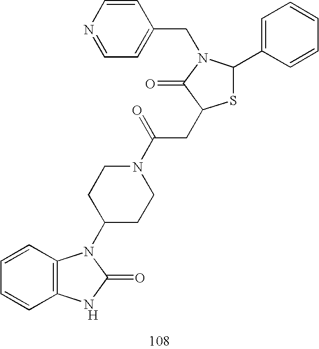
C12=C(C=CC=C1)N(C1CCN(C(=O)CC3SC(C4=CC=CC=C4)N(CC4=CC=NC=C4)C3=O)CC1)C(=O)N2.[H]
